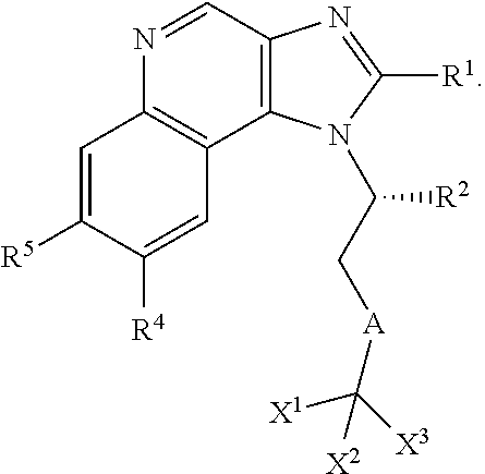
N1=CC2=C(C3=C1C=C([R5])C([R4])=C3)N(C(C[A]C([X3])([X1])[X2])[R2])C([R1])=N2
